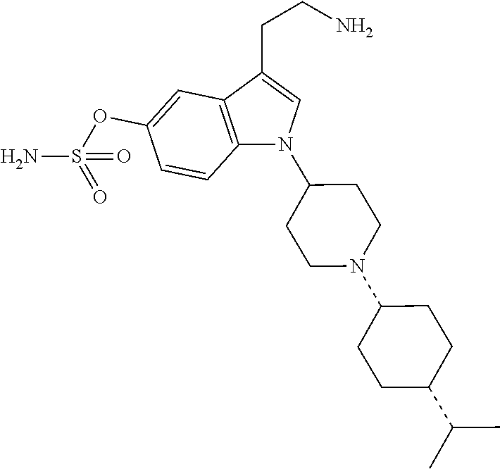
C1(OS(N)(=O)=O)=CC2=C(C=C1)N(C1CCN(C3CCC(C(C)C)CC3)CC1)C=C2CCN
